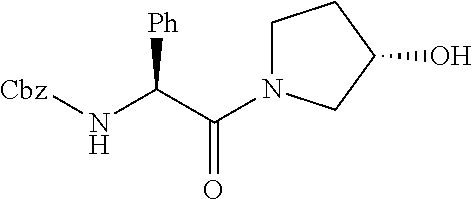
N(C([Ph])C(N1CCC(O)C1)=O)[Cbz]
